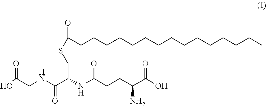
OC(CNC(C(NC(CCC(C(O)=O)N)=O)CSC(=O)CCCCCCCCCCCCCCC)=O)=O
